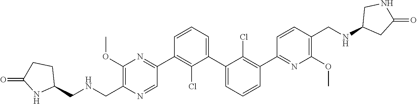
C1(OC)=C(CNCC2CCC(=O)N2)N=CC(C2=C(Cl)C(C3=CC=CC(C4=NC(OC)=C(CNC5CC(=O)NC5)C=C4)=C3Cl)=CC=C2)=N1
